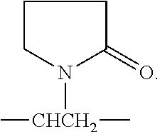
C1CN([CHCH2](C)C)C(=O)C1
